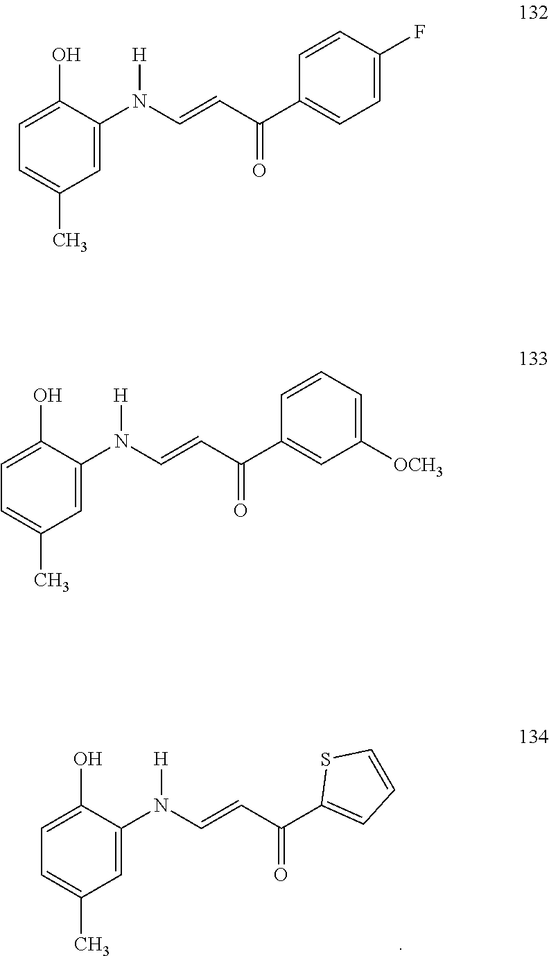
C1=C(N(C=CC(C2=CC=CS2)=O)[H])C(O)=CC=C1C.C1=C(N(C=CC(C2=CC=C(F)C=C2)=O)[H])C(O)=CC=C1C.C1=C(N(C=CC(C2=CC([OCH3])=CC=C2)=O)[H])C(O)=CC=C1C
